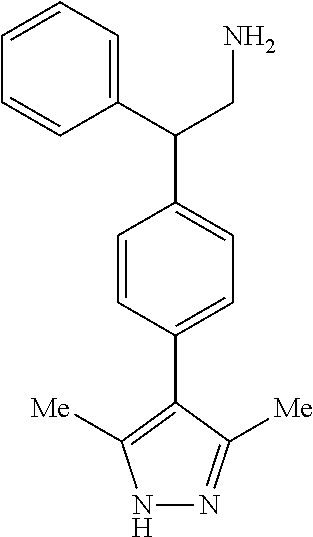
C1=CC(C2=C([Me])NN=C2[Me])=CC=C1C(C1=CC=CC=C1)CN
